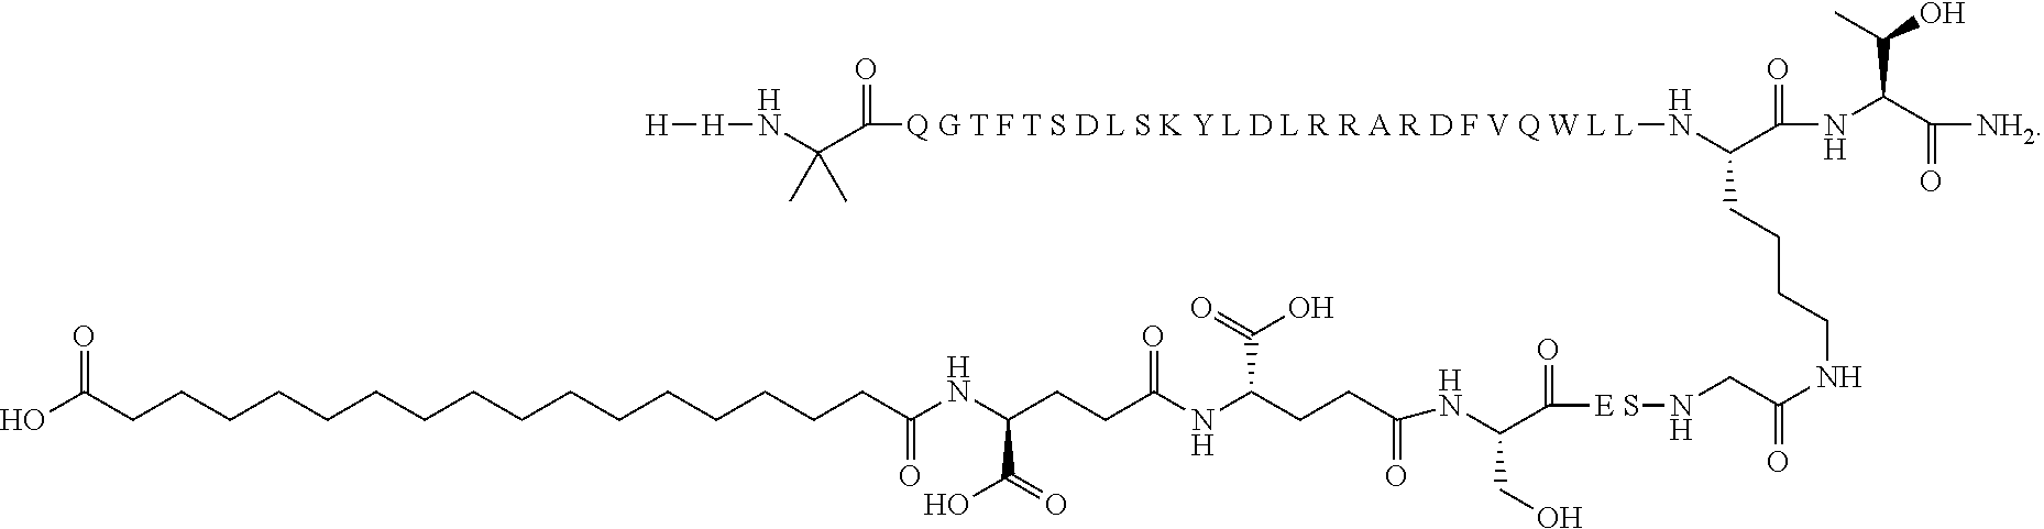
OC(CCCCCCCCCCCCCCCCC(NC(CCC(NC(CCC(NC(C([E S]NCC(NCCCCC(N[Q G T F T S D L S K Y L D L R R A R D F V Q W L L]C(C(N[H][H])(C)C)=O)C(NC(C([NH2])=O)C(C)O)=O)=O)=O)CO)=O)C(=O)O)=O)C(=O)O)=O)=O
